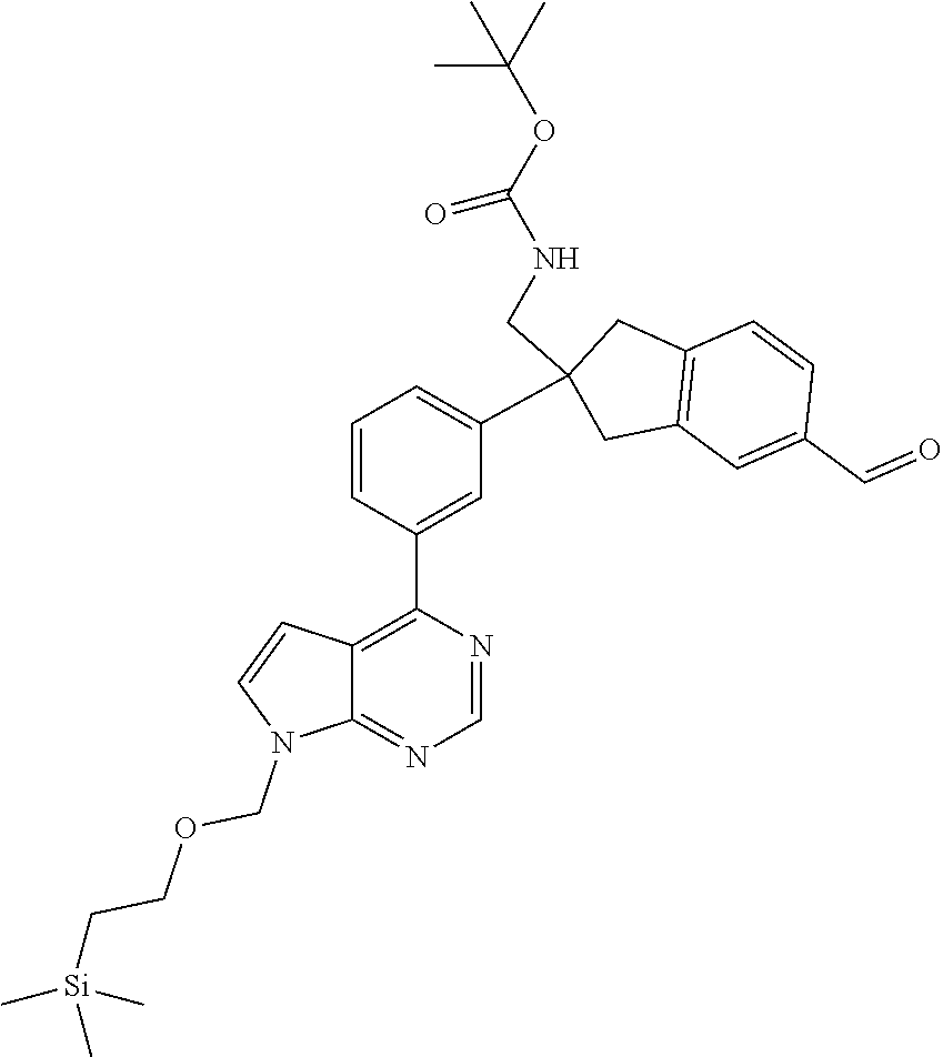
C12=C(C3=CC(C4(CNC(OC(C)(C)C)=O)CC5=C(C4)C=CC(C=O)=C5)=CC=C3)N=CN=C1N(COCC[Si](C)(C)C)C=C2
